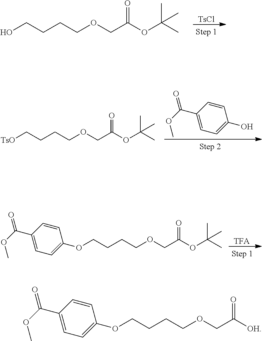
[TsCl].OCCCCOCC(OC(C)(C)C)=O.C1=CC(C(=O)OC)=CC=C1O.[TsO]CCCCOCC(OC(C)(C)C)=O.[TFA].C(CCCOCC(OC(C)(C)C)=O)OC1=CC=C(C(=O)OC)C=C1.C(CCCOCC([OH])=O)OC1=CC=C(C(=O)OC)C=C1
